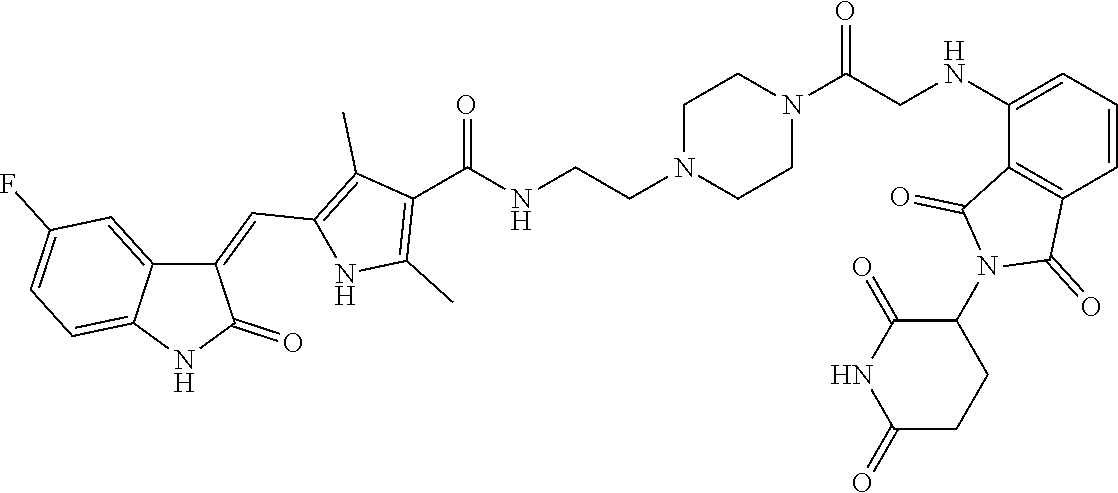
C1(C(=O)NCCN2CCN(C(=O)CNC3=CC=CC4=C3C(=O)N(C3C(=O)NC(=O)CC3)C4=O)CC2)=C(C)NC(C=C2C3=CC(F)=CC=C3NC2=O)=C1C
